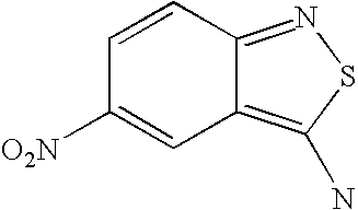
C1=CC2=NSC(N)=C2C=C1[O2N]
